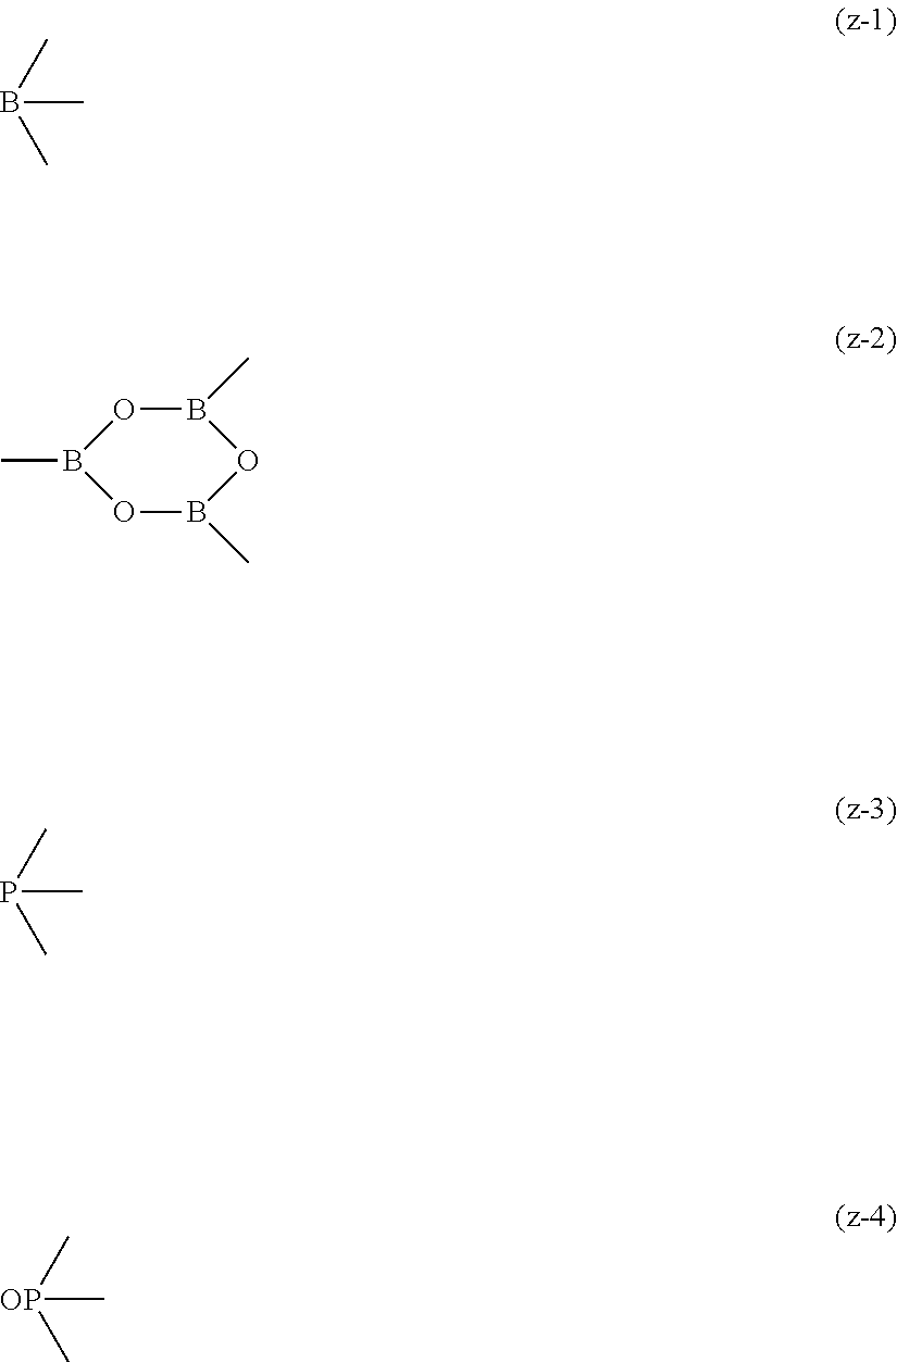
B(C)(C)C.O1B(C)OB(C)OB1C.P(C)(C)C.[OP](C)(C)C
